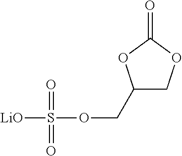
[LiO]S(OCC1COC(=O)O1)(=O)=O
